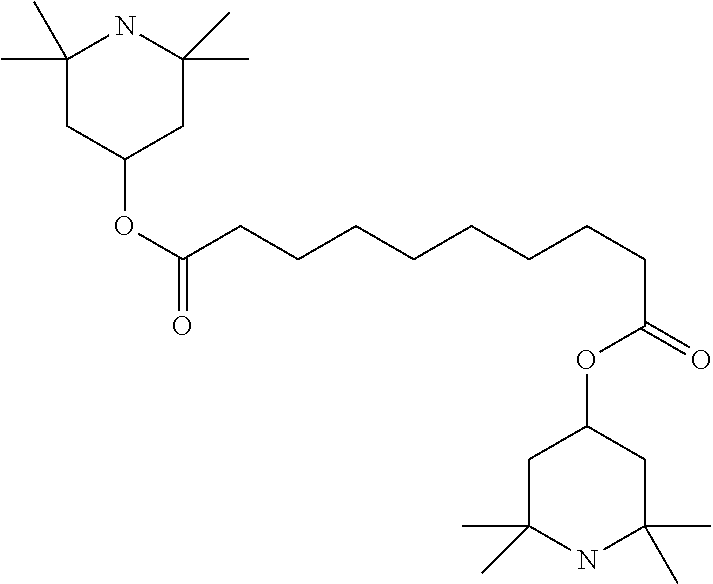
C1(OC(=O)CCCCCCCCC(=O)OC2CC(C)(C)NC(C)(C)C2)CC(C)(C)NC(C)(C)C1
